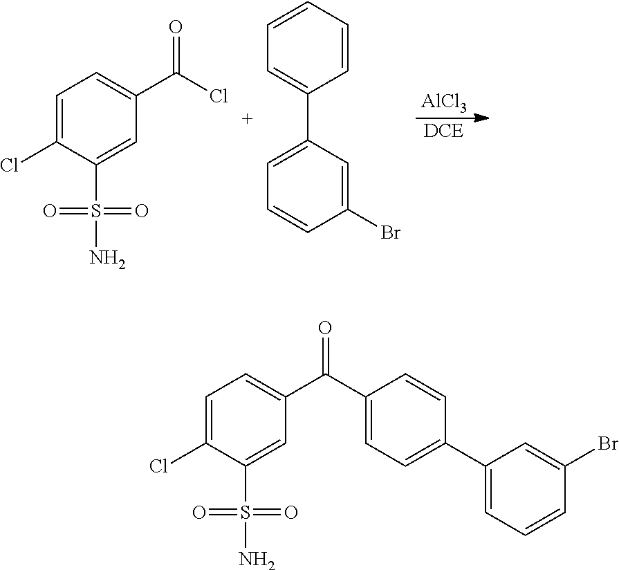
C1=C(Cl)C(S(N)(=O)=O)=CC(C(Cl)=O)=C1.C1=CC=CC(C2=CC=CC(Br)=C2)=C1.[AlCl3].[DCE].C1=C(Cl)C(S(N)(=O)=O)=CC(C(C2=CC=C(C3=CC=CC(Br)=C3)C=C2)=O)=C1
